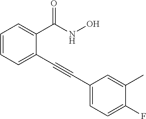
C1=CC=C(C#CC2=CC=C(F)C(C)=C2)C(C(=O)NO)=C1
